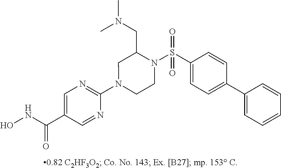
N1(C2=NC=C(C(NO)=O)C=N2)CCN(S(C2=CC=C(C3=CC=CC=C3)C=C2)(=O)=O)C(CN(C)C)C1
